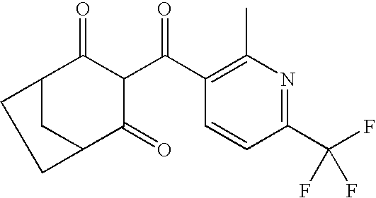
C1(C)=C(C(C2C(=O)C3CC(C2=O)CC3)=O)C=CC(C(F)(F)F)=N1
